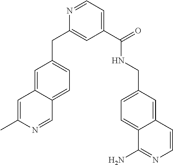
C(C1=CC=C2C(=C1)C=C(C)N=C2)C1=CC(C(=O)NCC2=CC=C3C(=C2)C=CN=C3N)=CC=N1
